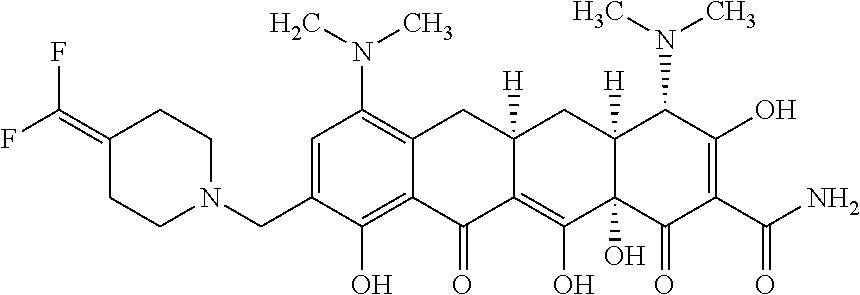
C1=C(CN2CCC(=C(F)F)CC2)C(O)=C2C(=C1N(C)C)CC1([H])C(=C(O)C3(O)C([H])(C1)C(N(C)C)C(O)=C(C(N)=O)C3=O)C2=O
